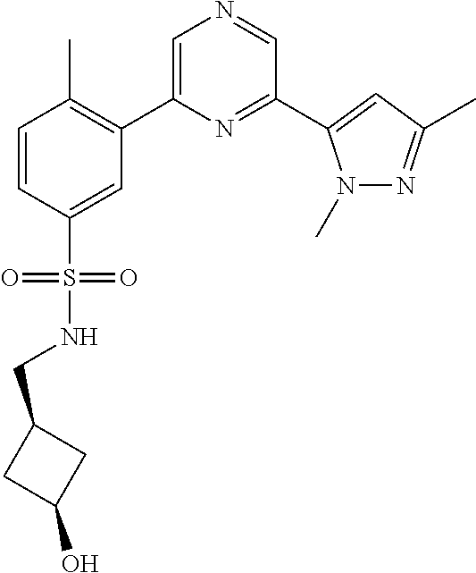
C1=C(C2=C(C)C=CC(S(=O)(NCC3CC(O)C3)=O)=C2)N=C(C2=CC(C)=NN2C)C=N1
